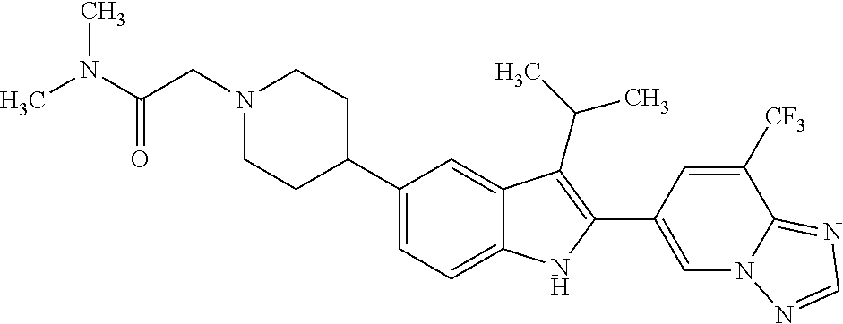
C1(C2CCN(CC(N(C)C)=O)CC2)=CC=C2C(=C1)C(C(C)C)=C(C1=CN3C(=NC=N3)C([CF3])=C1)N2
